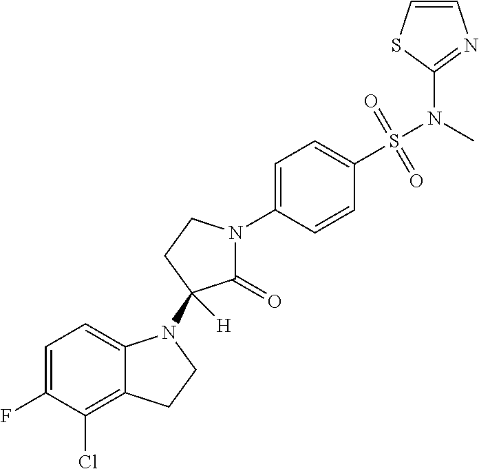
C1=C(F)C(Cl)=C2C(=C1)N(C1([H])C(=O)N(C3=CC=C(S(N(C4=NC=CS4)C)(=O)=O)C=C3)CC1)CC2
